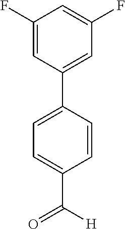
C1=CC(C2=CC(F)=CC(F)=C2)=CC=C1C([H])=O
